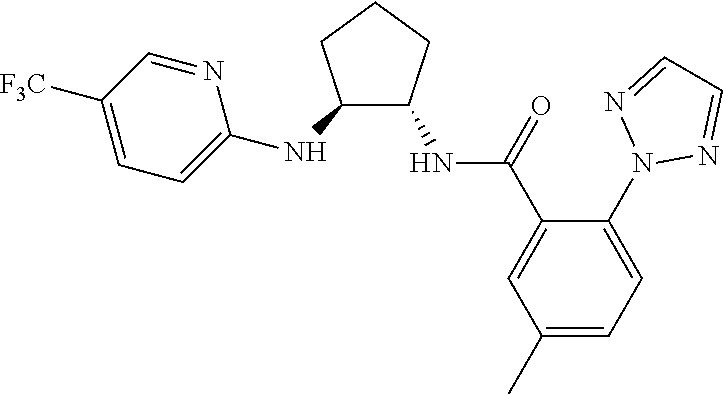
C1(NC2=CC=C([F3C])C=N2)C(NC(C2=CC(C)=CC=C2N2N=CC=N2)=O)CCC1
